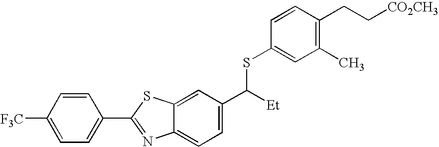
C1([F3C])=CC=C(C2=NC3=CC=C(C([Et])SC4=CC(C)=C(CC[CO2CH3])C=C4)C=C3S2)C=C1
